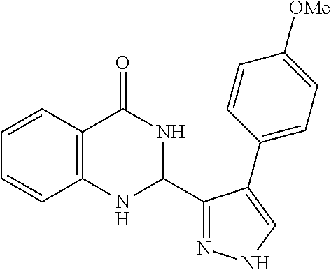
C1=CC2=C(C=C1)NC(C1=NNC=C1C1=CC=C([OMe])C=C1)NC2=O
